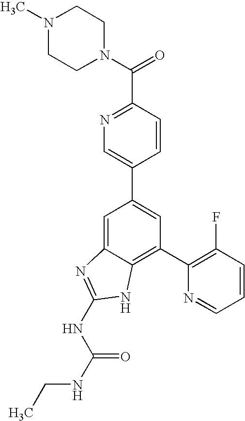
N1(C)CCN(C(C2=NC=C(C3=CC(C4=C(F)C=CC=N4)=C4C(=C3)N=C(NC(NCC)=O)N4)C=C2)=O)CC1
